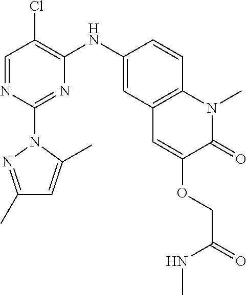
C1=NC(N2N=C(C)C=C2C)=NC(NC2=CC3=C(C=C2)N(C)C(=O)C(OCC(=O)NC)=C3)=C1Cl
